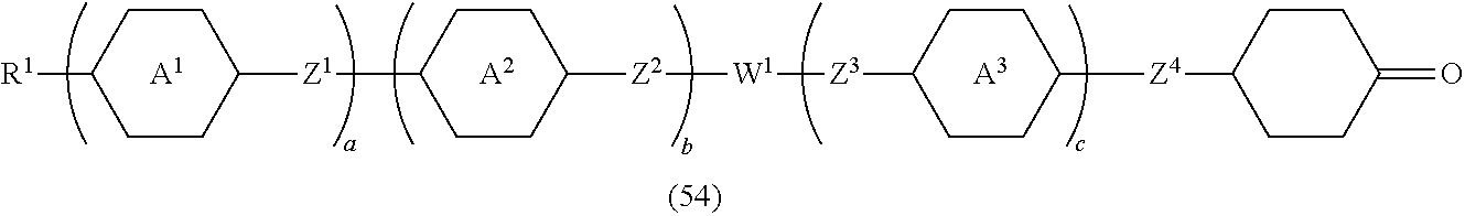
[R1]C1CCC([Z1]C2CCC([Z2][W1][Z3]C3CCC([Z4]C4CCC(=O)CC4)CC3)CC2)CC1.[A1].[A2].[A3]
